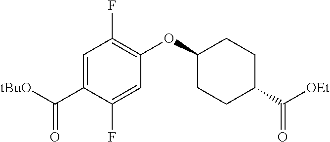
C1=C(C([tBuO])=O)C(F)=CC(OC2CCC(C([OEt])=O)CC2)=C1F
